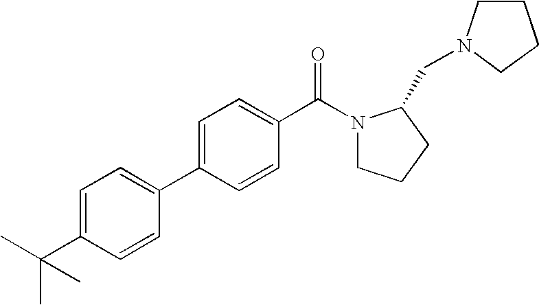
C1=C(C2=CC=C(C(C)(C)C)C=C2)C=CC(C(N2CCCC2CN2CCCC2)=O)=C1
